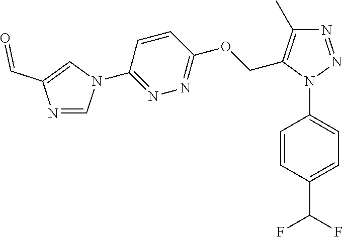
C1=CC(N2N=NC(C)=C2COC2=NN=C(N3C=NC(C=O)=C3)C=C2)=CC=C1C(F)F
